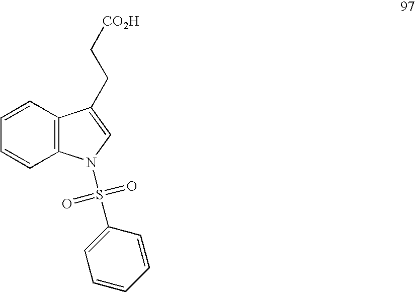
C1=CC2=C(C=C1)N(S(C1=CC=CC=C1)(=O)=O)C=C2CC[CO2H]
